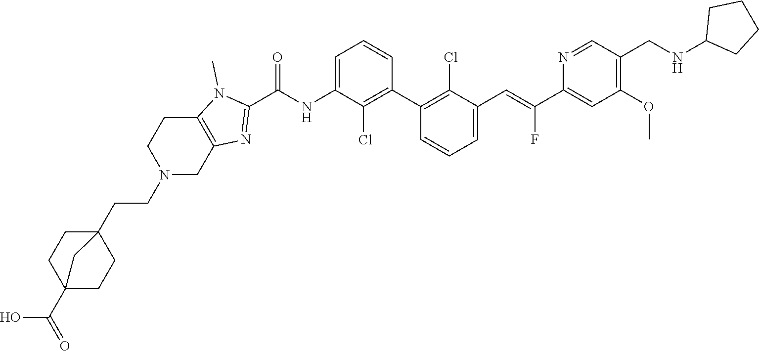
C1(C2=C(Cl)C(C=C(C3=CC(OC)=C(CNC4CCCC4)C=N3)F)=CC=C2)=C(Cl)C(NC(C2=NC3=C(N2C)CCN(CCC24CCC(C(O)=O)(CC2)C4)C3)=O)=CC=C1
